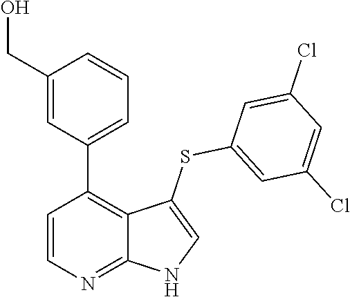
C1=CN=C2C(=C1C1=CC=CC(CO)=C1)C(SC1=CC(Cl)=CC(Cl)=C1)=CN2
